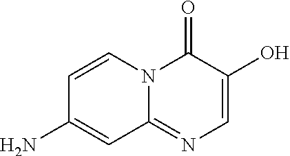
C1=CN2C(=NC=C(O)C2=O)C=C1N
